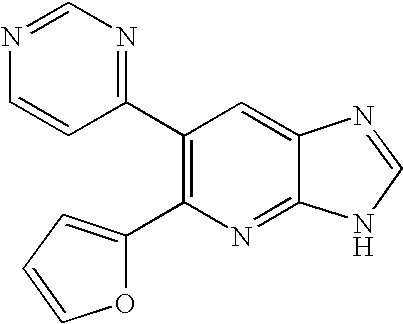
C1(C2=C(C3=NC=NC=C3)C=C3C(=N2)NC=N3)=CC=CO1
